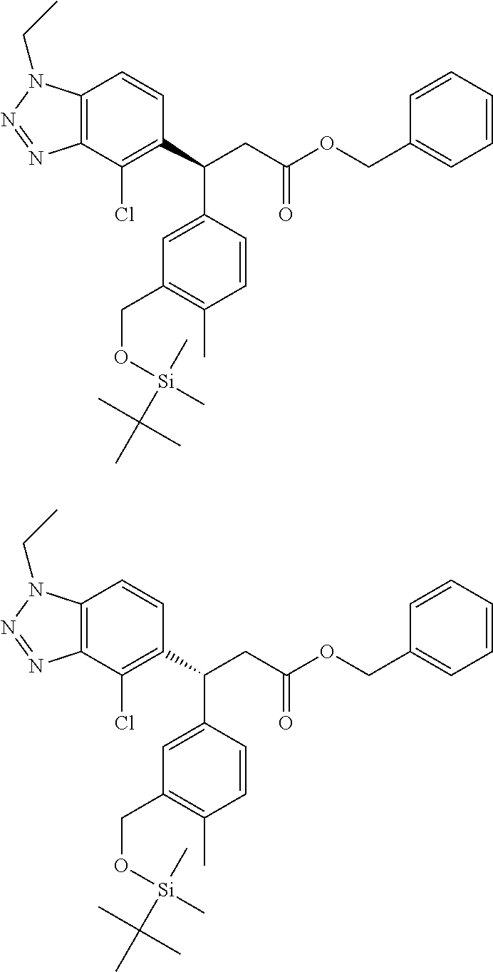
ClC1=C(C(C2=CC(CO[Si](C)(C)C(C)(C)C)=C(C)C=C2)CC(=O)OCC2=CC=CC=C2)C=CC2=C1N=NN2CC.ClC1=C(C(C2=CC(CO[Si](C)(C)C(C)(C)C)=C(C)C=C2)CC(=O)OCC2=CC=CC=C2)C=CC2=C1N=NN2CC
